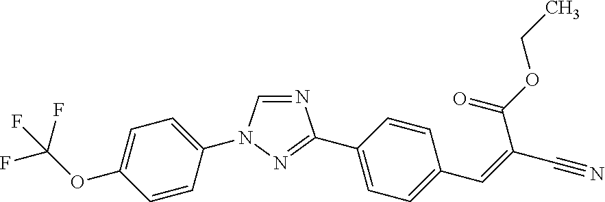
N1=CN(C2=CC=C(OC(F)(F)F)C=C2)N=C1C1=CC=C(C=C(C#N)C(OCC)=O)C=C1
